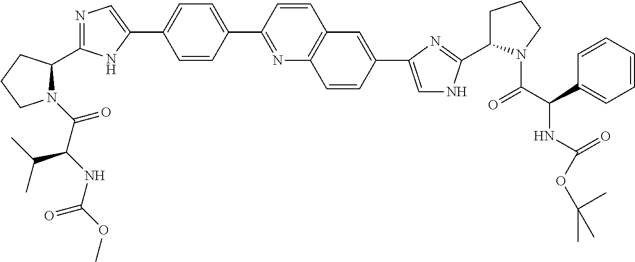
N1(C(C(NC(OC)=O)C(C)C)=O)C(C2=NC=C(C3=CC=C(C4=NC5=C(C=C4)C=C(C4=CNC(C6CCCN6C(C(NC(=O)OC(C)(C)C)C6=CC=CC=C6)=O)=N4)C=C5)C=C3)N2)CCC1
